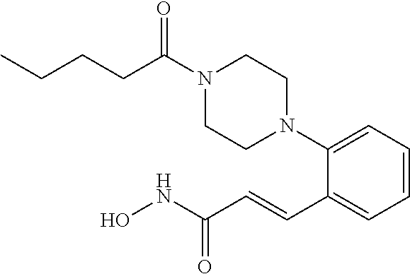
C1=CC=C(N2CCN(C(CCCC)=O)CC2)C(C=CC(NO)=O)=C1
